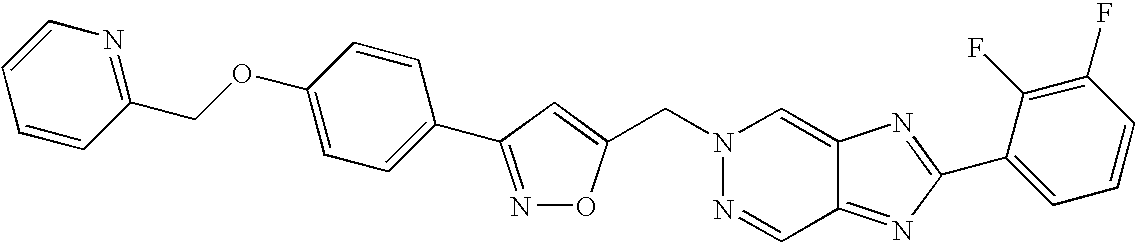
C(N1N=CC2=NC(C3=CC=CC(F)=C3F)=NC2=C1)C1=CC(C2=CC=C(OCC3=NC=CC=C3)C=C2)=NO1
